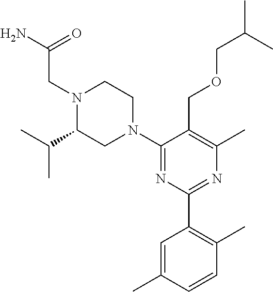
C(OCC1=C(C)N=C(C2=C(C)C=CC(C)=C2)N=C1N1CCN(CC(N)=O)C(C(C)C)C1)C(C)C
